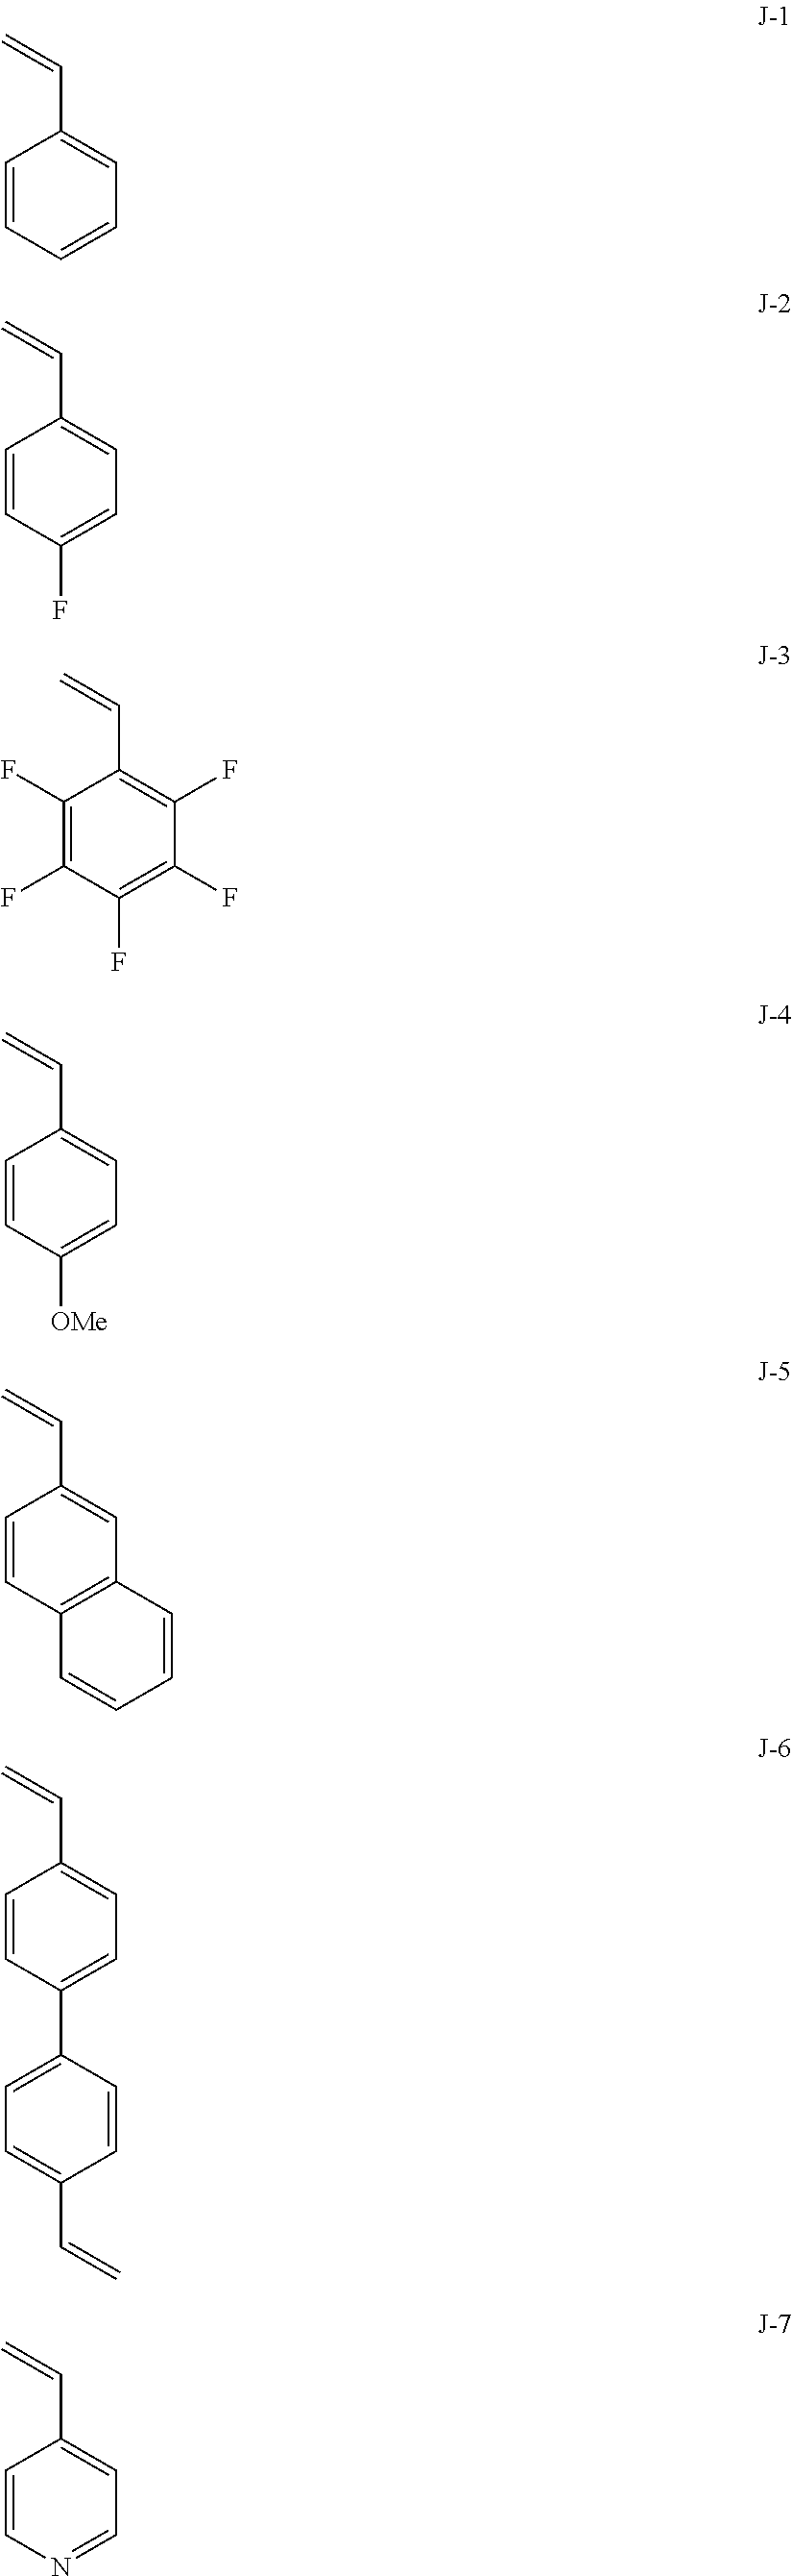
C1=CC=CC=C1C=C.C1=CC(F)=CC=C1C=C.C1(F)=C(F)C(F)=C(F)C(F)=C1C=C.C1=CC([OMe])=CC=C1C=C.C1=CC2=C(C=C1C=C)C=CC=C2.C1=CC(C2=CC=C(C=C)C=C2)=CC=C1C=C.C1=CN=CC=C1C=C
